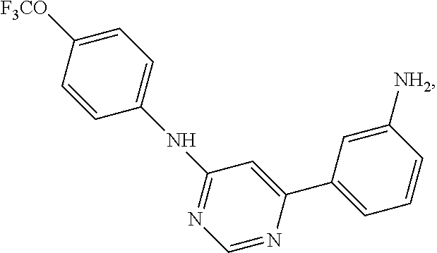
C1([F3CO])=CC=C(NC2=NC=NC(C3=CC=CC([NH2])=C3)=C2)C=C1
